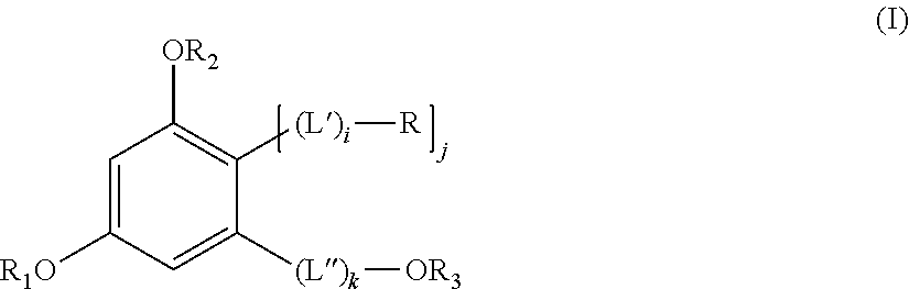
C1=C([R1O])C=C([(L)k][OR3])C([(L)i][R])=C1[OR2]
